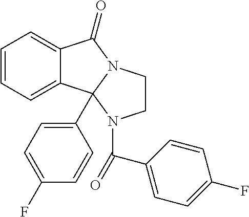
C12=CC=CC=C1C1(C3=CC=C(F)C=C3)N(C2=O)CCN1C(C1=CC=C(F)C=C1)=O
